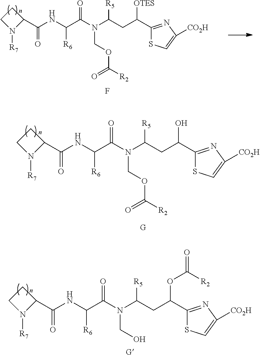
F.C1(C(CC(N(C(C(NC(C2CCN2[R7])=O)[R6])=O)COC([R2])=O)[R5])[OTES])=NC([CO2H])=CS1.[G].C1(C(CC(N(C(C(NC(C2CCN2[R7])=O)[R6])=O)COC([R2])=O)[R5])O)=NC([CO2H])=CS1.C1(C(CC(N(C(C(NC(C2CCN2[R7])=O)[R6])=O)CO)[R5])OC(=O)[R2])=NC([CO2H])=CS1.[G]
